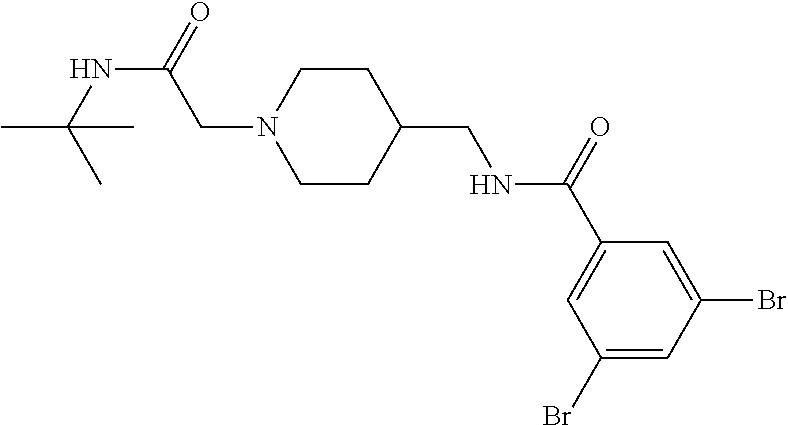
C1(Br)=CC(Br)=CC(C(=O)NCC2CCN(CC(NC(C)(C)C)=O)CC2)=C1
